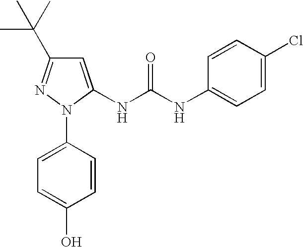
C1=C(O)C=CC(N2C(NC(NC3=CC=C(Cl)C=C3)=O)=CC(C(C)(C)C)=N2)=C1
